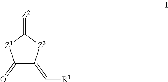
C1(=O)C(=C[R1])[Z3]C(=[Z2])[Z1]1
